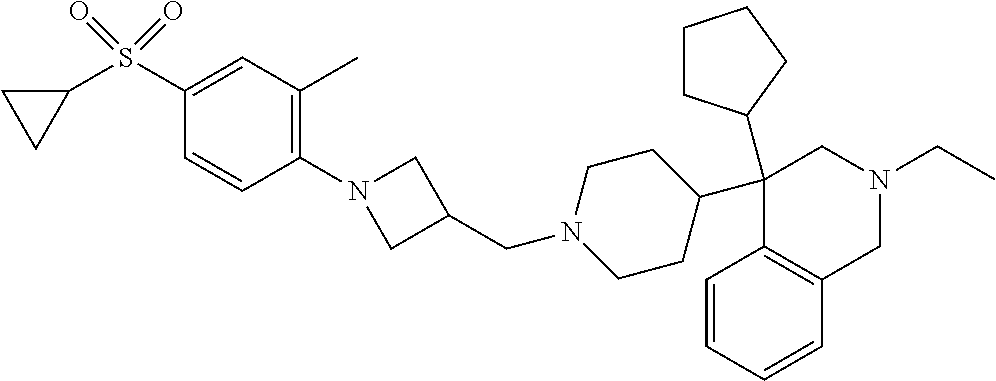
C1(C2CCN(CC3CN(C4=C(C)C=C(S(=O)(=O)C5CC5)C=C4)C3)CC2)(C2CCCC2)C2=C(CN(CC)C1)C=CC=C2
